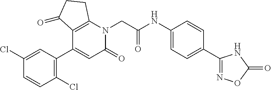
C12=C(N(CC(NC3=CC=C(C4=NOC(=O)N4)C=C3)=O)C(=O)C=C1C1=C(Cl)C=CC(Cl)=C1)CCC2=O
